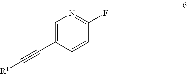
C(#C[R1])C1=CN=C(F)C=C1
